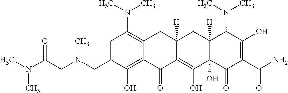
C1=C(CN(CC(N(C)C)=O)C)C(O)=C2C(=C1N(C)C)CC1([H])C(=C(O)C3(O)C([H])(C1)C(N(C)C)C(O)=C(C(N)=O)C3=O)C2=O
